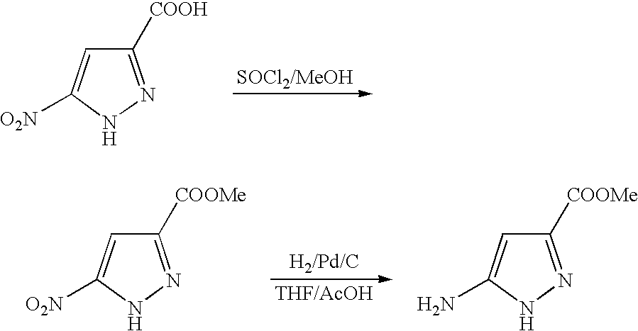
C1([COOH])=NNC([O2N])=C1.C1([COOMe])=NNC([O2N])=C1.C1([COOMe])=NNC(N)=C1
